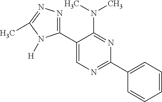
C1(C2=CN=C(C3=CC=CC=C3)N=C2N(C)C)=NN=C(C)N1[H]
